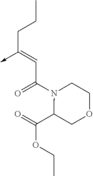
C(C(N1C(C(=O)OCC)COCC1)=O)=C(CCC)->C
